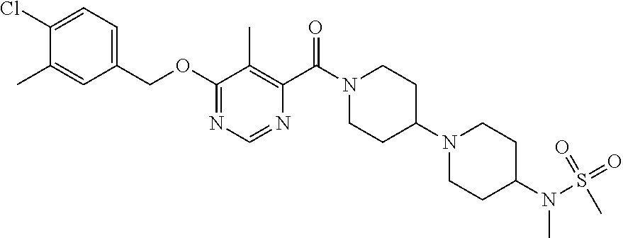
O(C1=NC=NC(C(N2CCC(N3CCC(N(S(=O)(=O)C)C)CC3)CC2)=O)=C1C)CC1=CC=C(Cl)C(C)=C1
